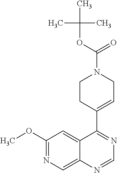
C1(OC)=NC=C2C(=C1)C(C1=CCN(C(OC(C)(C)C)=O)CC1)=NC=N2
